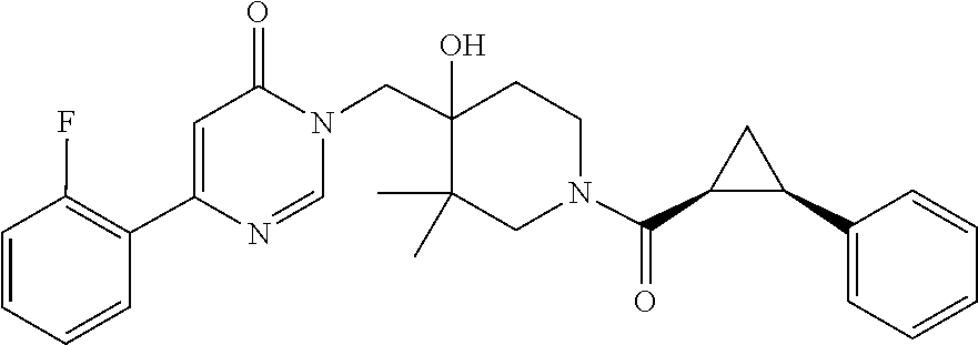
C1=NC(C2=C(F)C=CC=C2)=CC(=O)N1CC1(O)C(C)(C)CN(C(C2C(C3=CC=CC=C3)C2)=O)CC1
